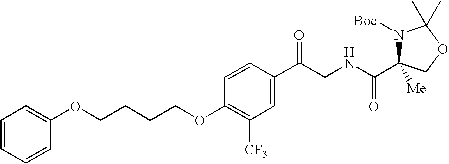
C1=CC(C(=O)CNC(C2([Me])N([Boc])C(C)(C)OC2)=O)=CC([CF3])=C1OCCCCOC1=CC=CC=C1
